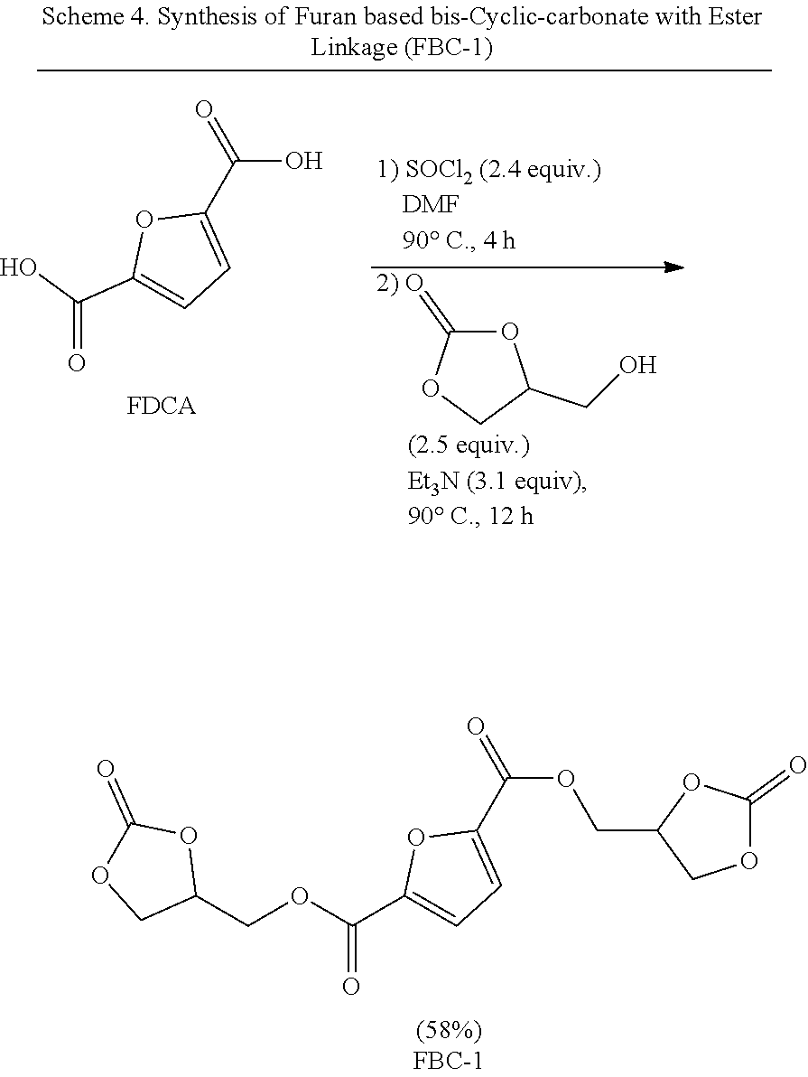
O1C(=O)OC(COC(=O)C2=CC=C(C(OCC3OC(=O)OC3)=O)O2)C1.OC(C1=CC=C(C(O)=O)O1)=O.O1C(=[2) O])OCC1CO
